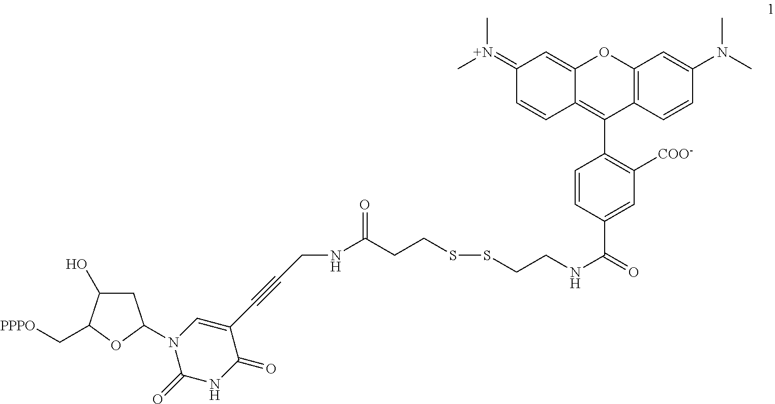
C(CCSSCCNC(=O)C1=CC([COO-])=C(C2=C3C(=CC(=[N+](C)C)C=C3)OC3=C2C=CC(N(C)C)=C3)C=C1)(NCC#CC1=CN(C2CC(O)C(C[PPPO])O2)C(=O)NC1=O)=O
